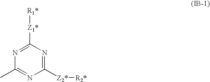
C1([Z2*][R2*])=NC([Z1*][R1*])=NC(C)=N1
